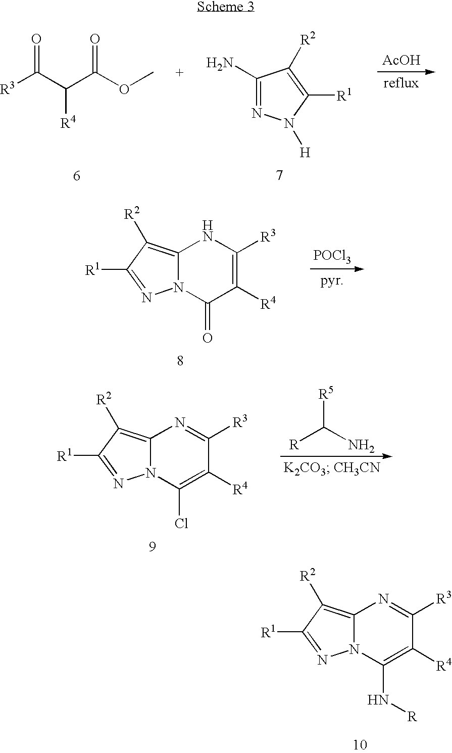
C12=C([R2])C([R1])=NN1C(N[R])=C([R4])C([R3])=N2.C12=C([R2])C([R1])=NN1C(=O)C([R4])=C([R3])N2.[POCl3].C12=C([R2])C([R1])=NN1C(Cl)=C([R4])C([R3])=N2.[R]C(N)[R5].C1(N)=NN([H])C([R1])=C1[R2].[AcOH].[R3]C(C(C(OC)=O)[R4])=O
